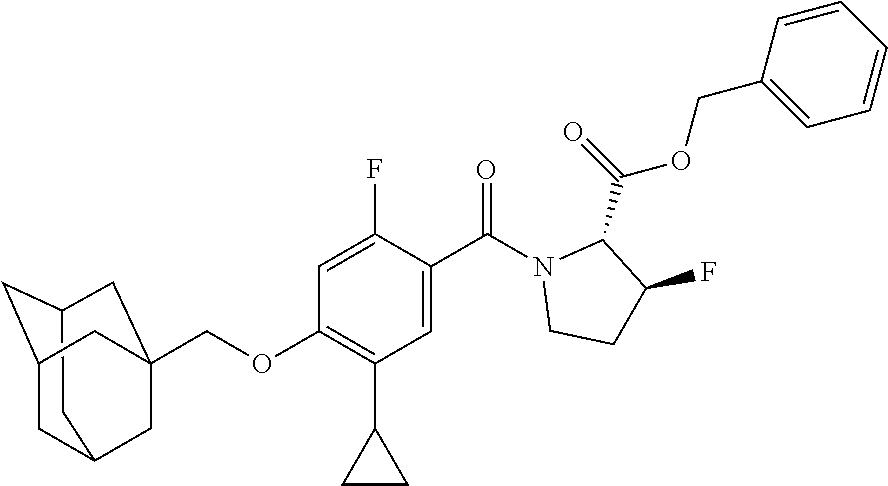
C1(C(=O)N2CCC(F)C2C(OCC2=CC=CC=C2)=O)=CC(C2CC2)=C(OCC23CC4CC(CC(C2)C4)C3)C=C1F
